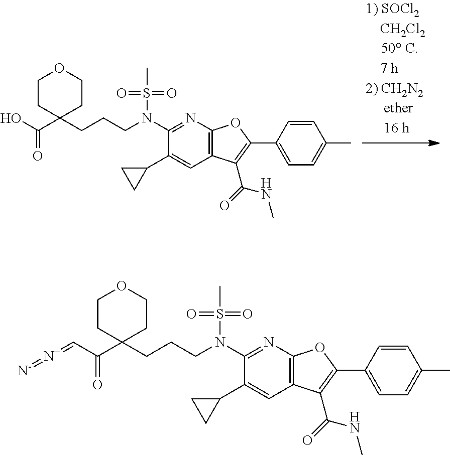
C1CC(C(O)=O)(CCCN(C2=NC3=C(C=C2C2CC2)C(C(NC)=O)=C(C2=CC=C(C)C=C2)O3)S(C)(=O)=O)CCO1.C1CC(C(C=[N+]=[N-])=O)(CCCN(C2=NC3=C(C=C2C2CC2)C(C(NC)=O)=C(C2=CC=C(C)C=C2)O3)S(C)(=O)=O)CCO1
